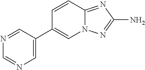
C12=NC(N)=NN1C=C(C1=CN=CN=C1)C=C2
